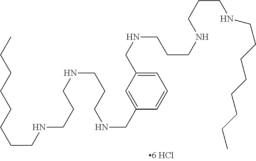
C1=C(CNCCCNCCCNCCCCCCCC)C=C(CNCCCNCCCNCCCCCCCC)C=C1
